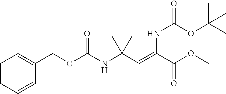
C1=CC=CC(COC(NC(C=C(C(OC)=O)NC(=O)OC(C)(C)C)(C)C)=O)=C1
